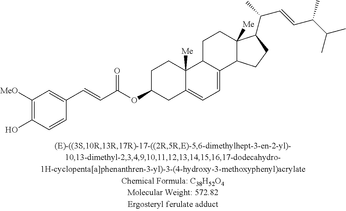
C1C(OC(C=CC2=CC([MeO])=C(O)C=C2)=O)CC2=CC=C3C(C2([Me])C1)CCC1([Me])C3CCC1C(C)C=CC(C(C)C)C
